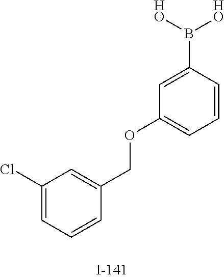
C1(Cl)=CC=CC(COC2=CC=CC(B([HO])[HO])=C2)=C1
